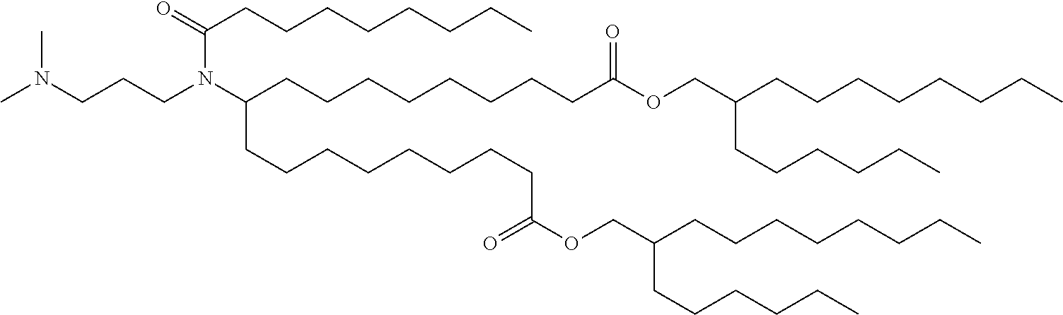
CN(C)CCCN(C(CCCCCCCC)=O)C(CCCCCCCCC(=O)OCC(CCCCCCCC)CCCCCC)CCCCCCCCC(=O)OCC(CCCCCCCC)CCCCCC
